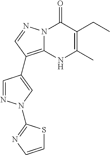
N12C(=C(C3=CN(C4=NC=CS4)N=C3)C=N1)NC(C)=C(CC)C2=O
